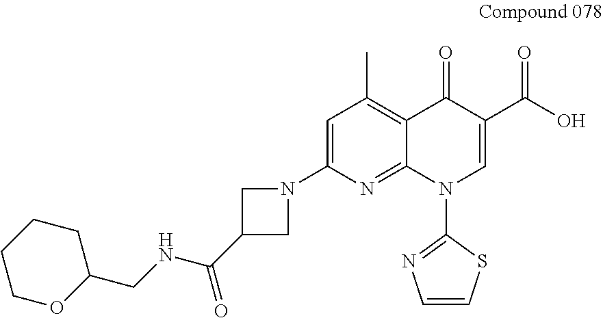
O1C(CNC(C2CN(C3=CC(C)=C4C(=N3)N(C3=NC=CS3)C=C(C(O)=O)C4=O)C2)=O)CCCC1
